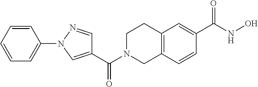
C1(C(N2CC3=C(CC2)C=C(C(NO)=O)C=C3)=O)=CN(C2=CC=CC=C2)N=C1
